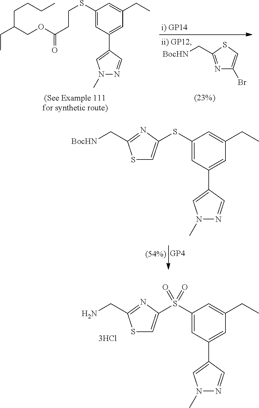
S1C=C(S(C2=CC(C3=CN(C)N=C3)=CC(CC)=C2)(=O)=O)N=C1CN.S1C=C(SC2=CC(C3=CN(C)N=C3)=CC(CC)=C2)N=C1C[BocHN].S(C1=CC(C2=CN(C)N=C2)=CC(CC)=C1)CCC(=O)OCC(CCCC)CC.N1=C(C[BocHN])SC=C1Br
